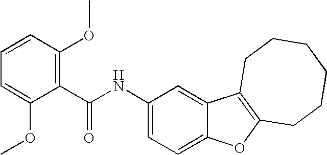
C1(NC(C2=C(OC)C=CC=C2OC)=O)=CC=C2C(=C1)C1=C(O2)CCCCCC1
